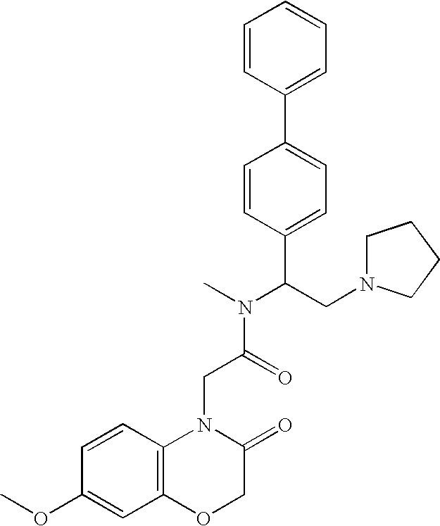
N1(CC(=O)N(C)C(CN2CCCC2)C2=CC=C(C3=CC=CC=C3)C=C2)C2=C(OCC1=O)C=C(OC)C=C2
